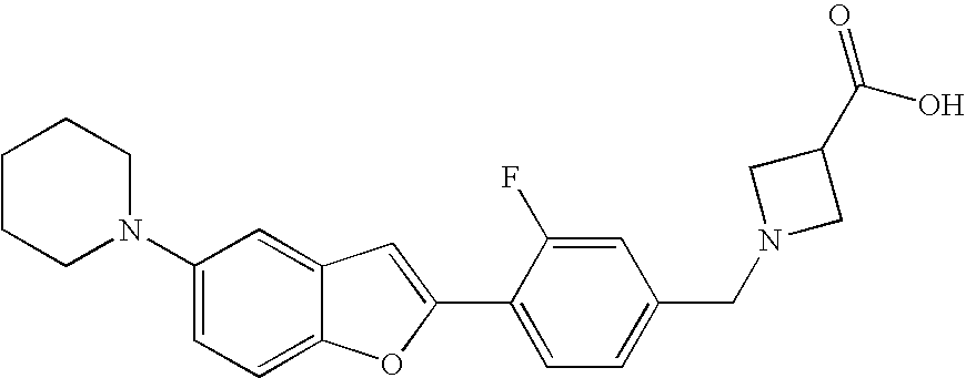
C1(N2CCCCC2)=CC=C2C(=C1)C=C(C1=CC=C(CN3CC(C(=O)O)C3)C=C1F)O2
